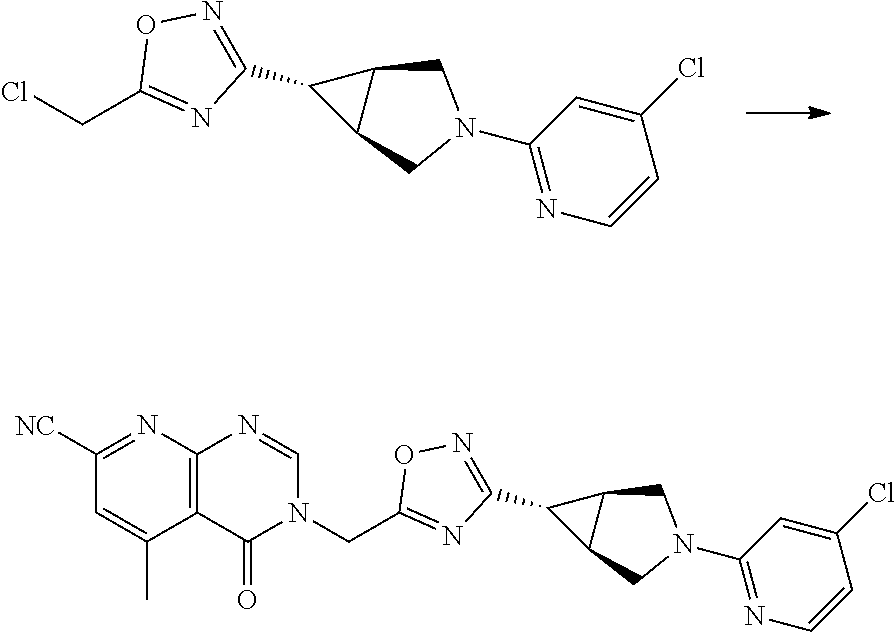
C1(C2=NOC(CCl)=N2)C2C1CN(C1=NC=CC(Cl)=C1)C2.C1(C2=NOC(CN3C(=O)C4=C(N=C([NC])C=C4C)N=C3)=N2)C2C1CN(C1=NC=CC(Cl)=C1)C2
